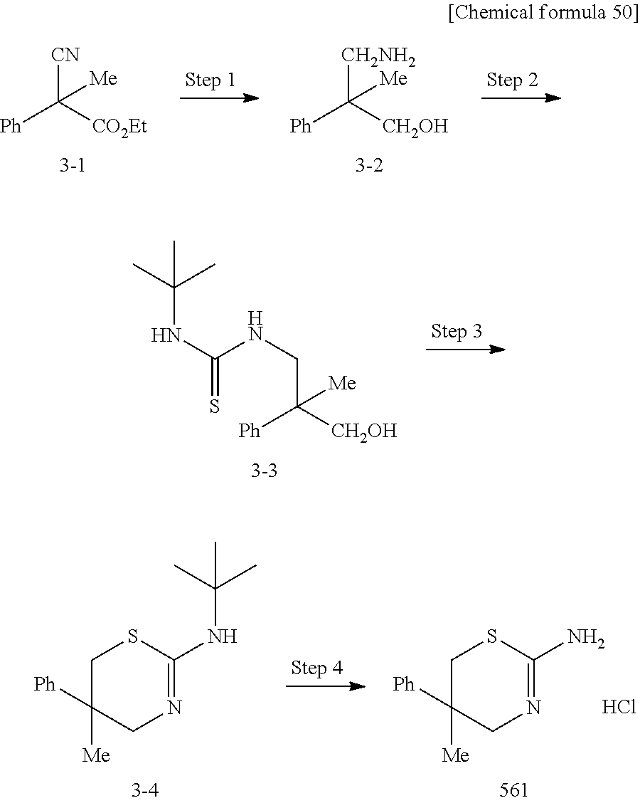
[Ph]C([CH2OH])([CH2NH2])[Me].[Ph]C([CO2Et])([CN])[Me].[Ph]C([CH2OH])(CNC(NC(C)(C)C)=S)[Me].C1N=C(N)SCC1([Me])[Ph].Cl.C1N=C(NC(C)(C)C)SCC1([Me])[Ph]
